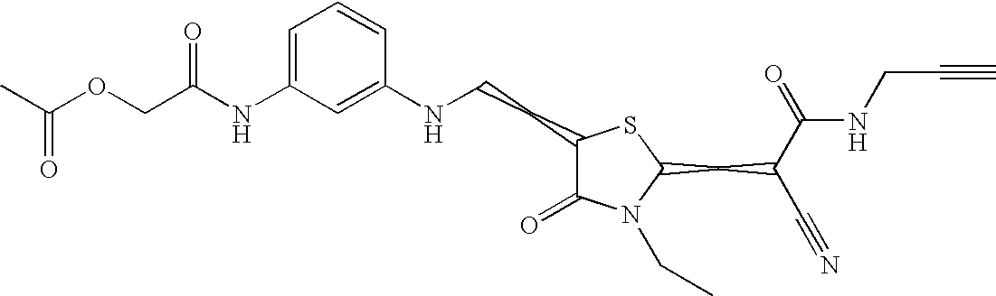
C1=C(NC(=O)COC(C)=O)C=C(NCCC2C(=O)N(CC)C(CC(C#N)C(=O)NCC#C)S2)C=C1
